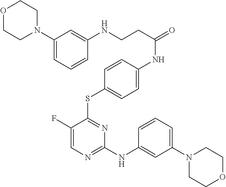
C1(F)=CN=C(NC2=CC(N3CCOCC3)=CC=C2)N=C1SC1=CC=C(NC(=O)CCNC2=CC(N3CCOCC3)=CC=C2)C=C1
